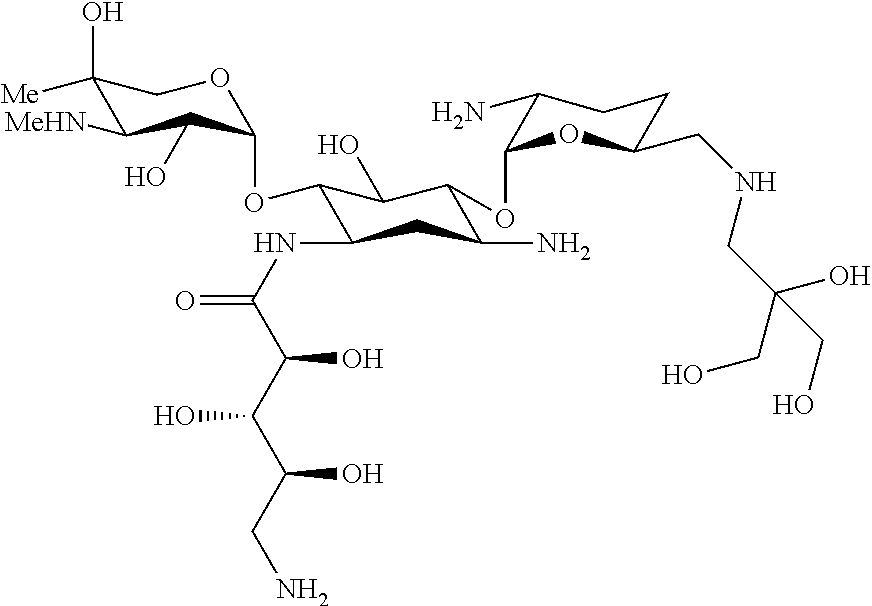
C1(O)([Me])C([MeHN])C(O)C(OC2C(NC(=O)C(C(C(CN)O)O)O)CC(N)C(OC3C(N)CCC(CNCC(CO)(O)CO)O3)C2O)OC1
